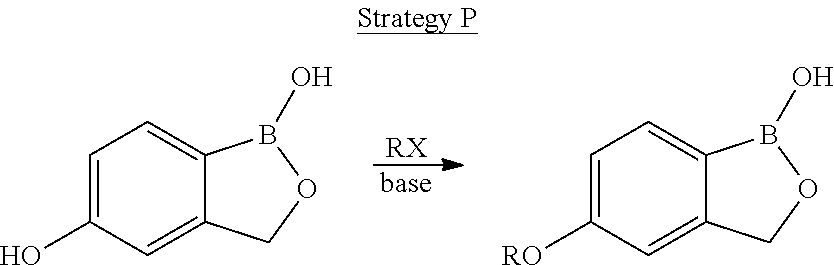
OC1=CC=C2C(=C1)COB2O.[RO]C1=CC=C2C(=C1)COB2O.[RX].[base]
